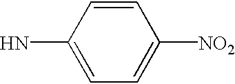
C1(N)=CC=C([NO2])C=C1
